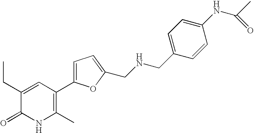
C1(CC)=CC(C2=CC=C(CNCC3=CC=C(NC(C)=O)C=C3)O2)=C(C)NC1=O
